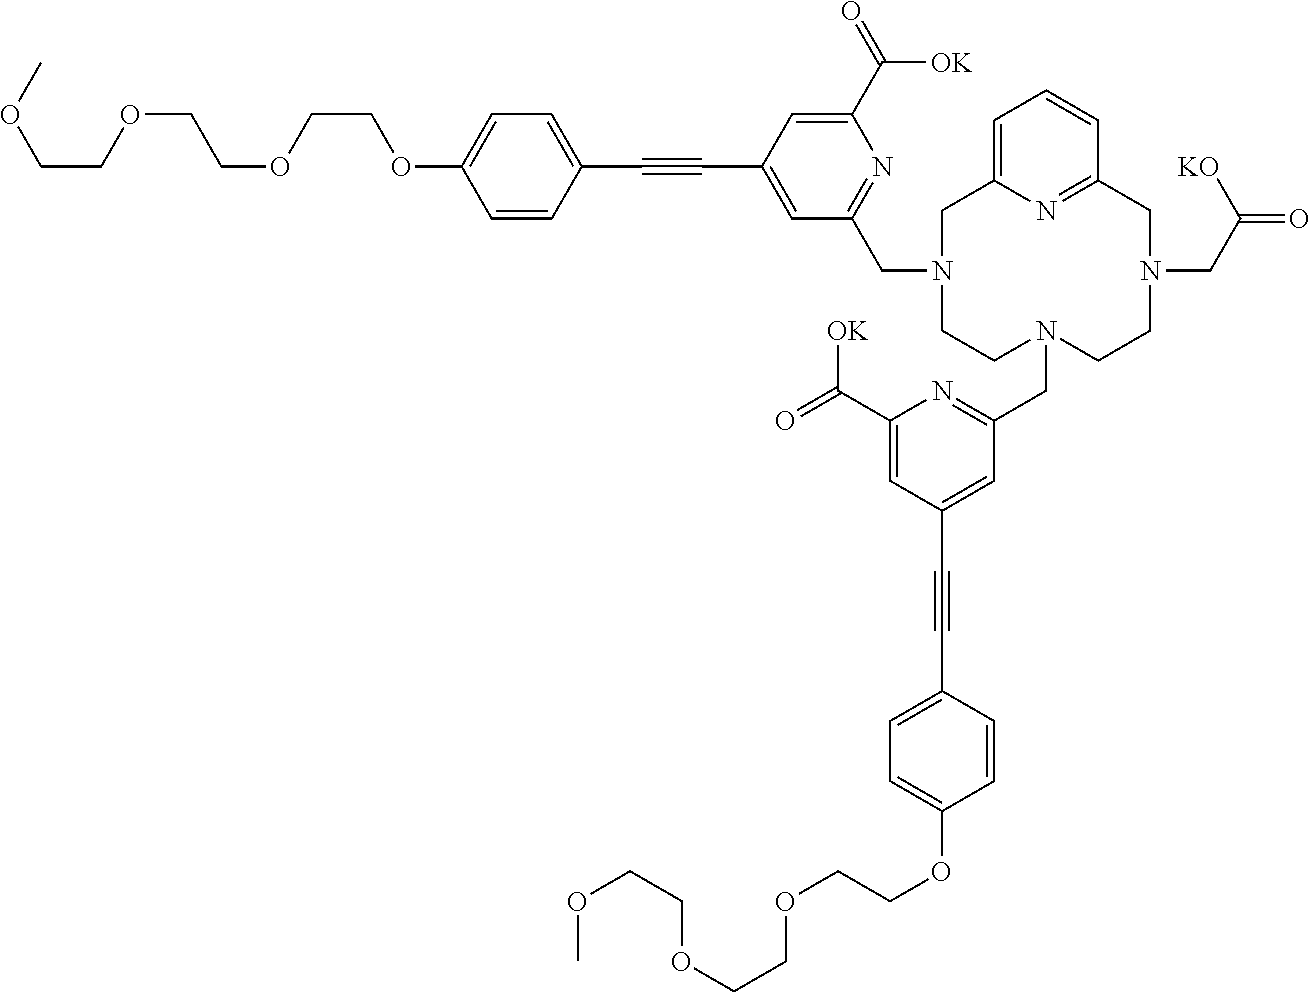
COCCOCCOCCOC1=CC=C(C#CC2=CC(CN3CCN(CC4=NC(C(=O)[OK])=CC(C#CC5=CC=C(OCCOCCOCCOC)C=C5)=C4)CCN(CC(=O)[KO])CC4=NC(=CC=C4)C3)=NC(C(=O)[OK])=C2)C=C1
